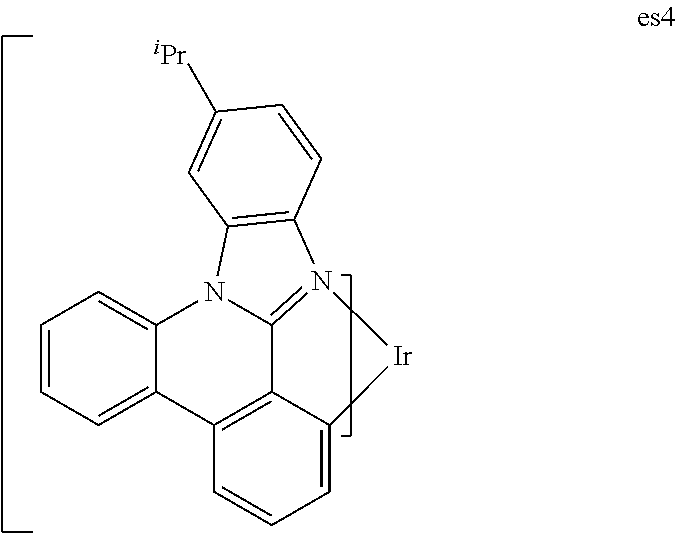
C1=CC=C2C(=C1)N1C3=N(C4=C1C=C([iPr])C=C4)[Ir]C1=CC=CC2=C31
